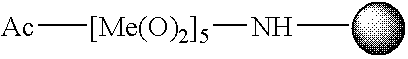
[Ac][[Me(O)2]5]NC
